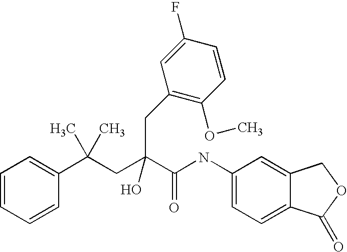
C1=CC=CC(C(CC(C(NC2=CC=C3C(=C2)COC3=O)=O)(O)CC2=C(OC)C=CC(F)=C2)(C)C)=C1
